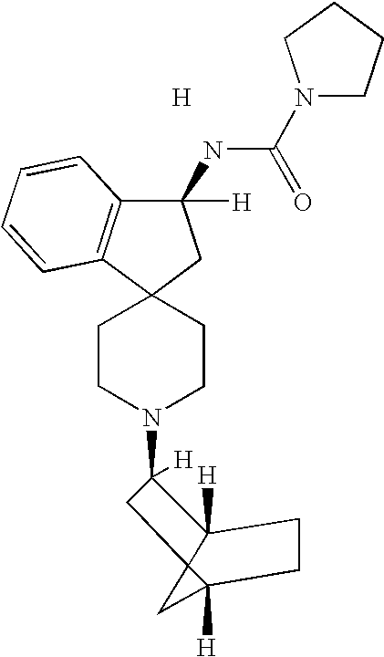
C1CN(C2([H])C3([H])C4(C([H])(C4)CC3)C2)CCC12CC([H])(NC(=O)N1CCCC1)C1=C2C=CC=C1.[H]
